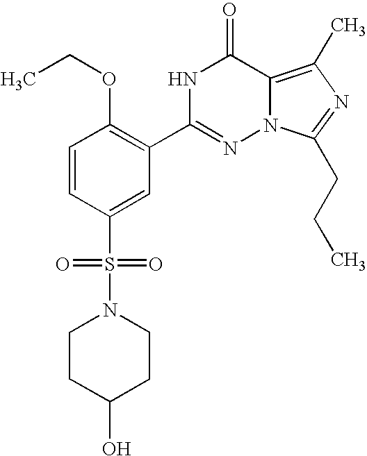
N1C(C2=C(OCC)C=CC(S(N3CCC(O)CC3)(=O)=O)=C2)=NN2C(=C(C)N=C2CCC)C1=O
